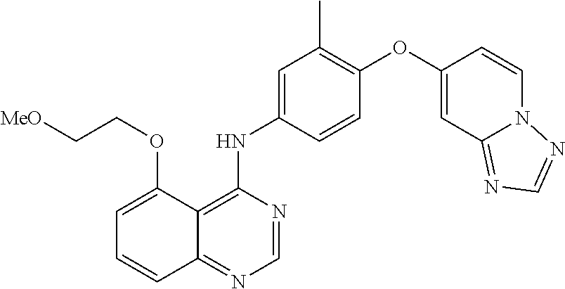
C1=NC(NC2=CC(C)=C(OC3=CC4=NC=NN4C=C3)C=C2)=C2C(=N1)C=CC=C2OCC[MeO]
